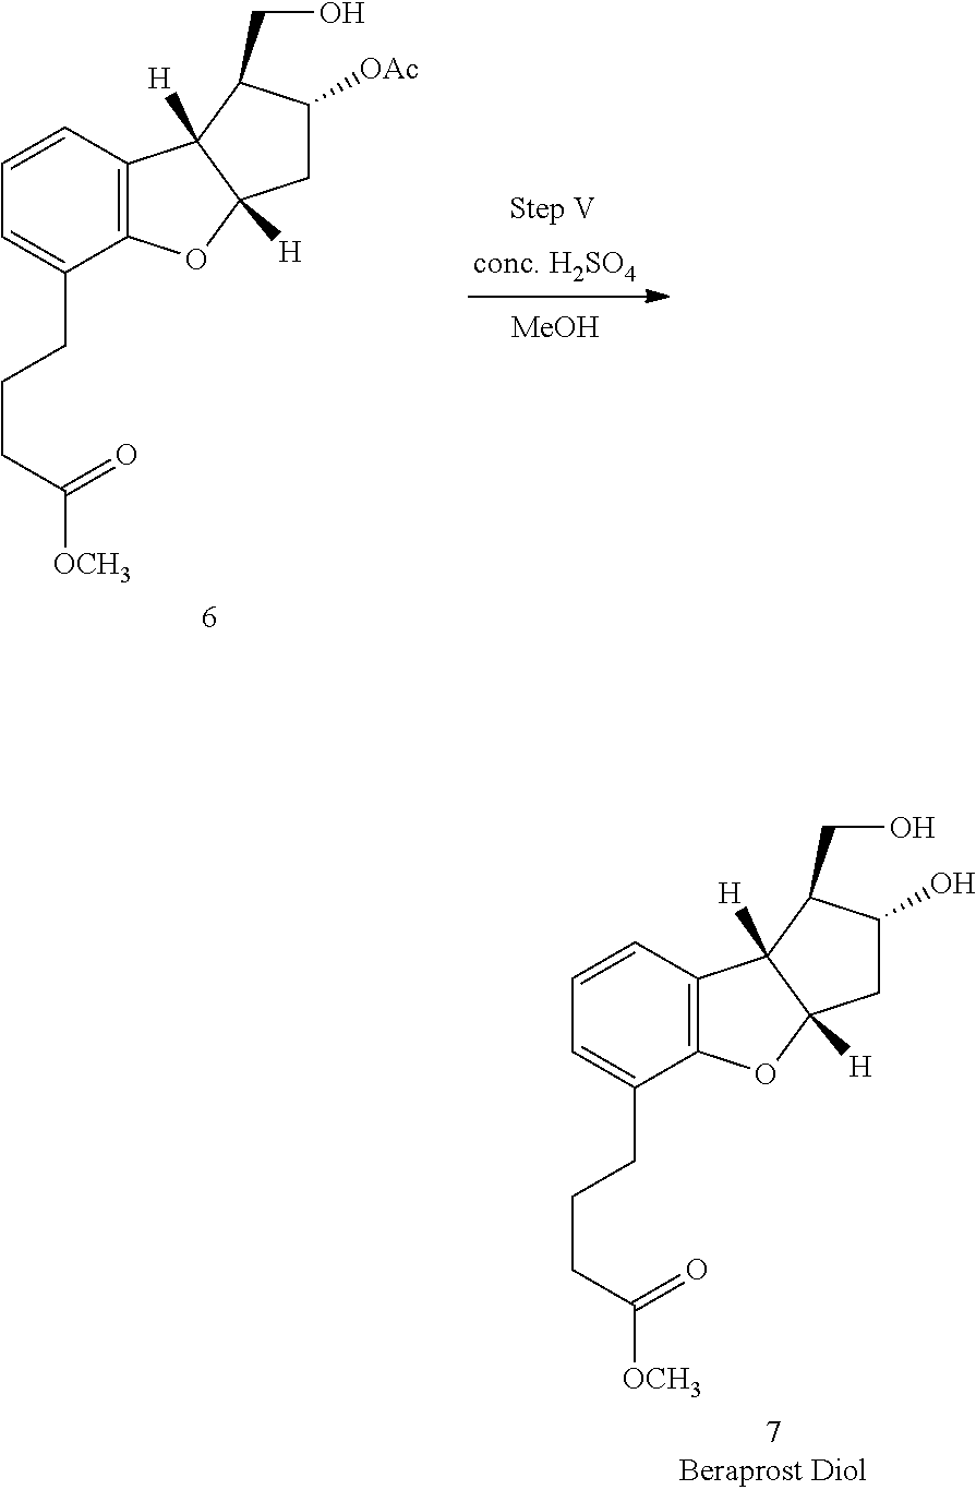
C1=CC=C(CCCC(=O)[OCH3])C2=C1C1([H])C([H])(O2)CC([OAc])C1CO.[MeOH].C1=CC=C(CCCC(=O)[OCH3])C2=C1C1([H])C([H])(O2)CC(O)C1CO
